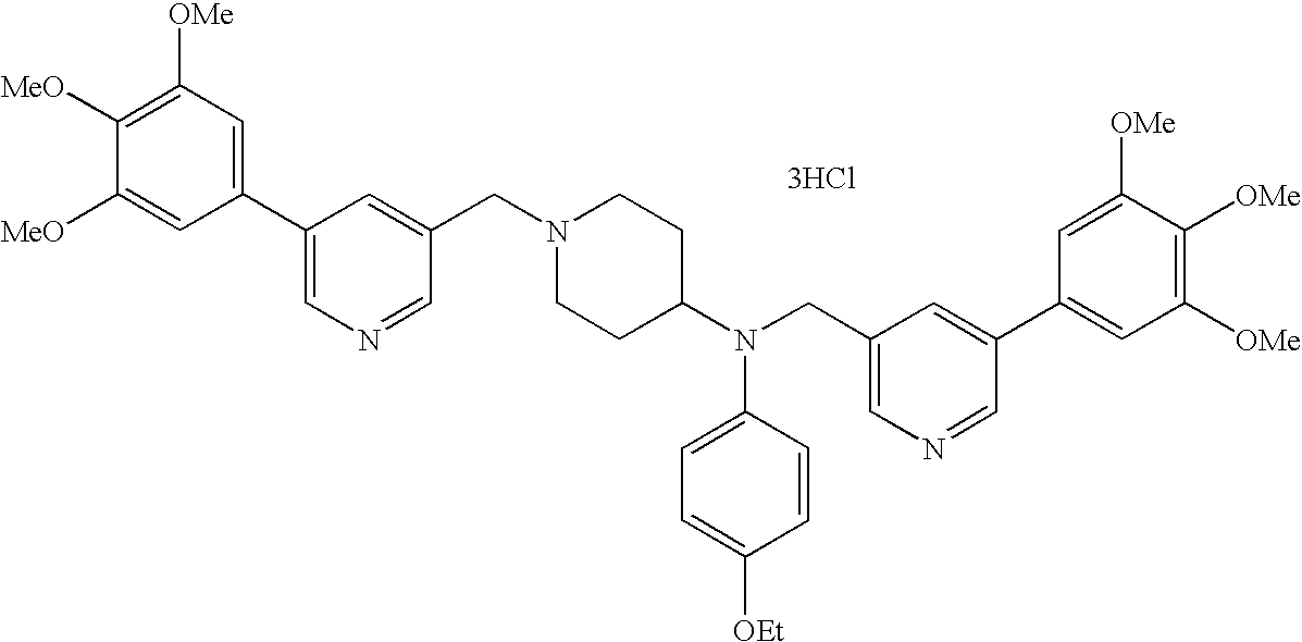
C1=C([MeO])C([MeO])=C([OMe])C=C1C1=CN=CC(CN2CCC(N(CC3=CN=CC(C4=CC([OMe])=C([OMe])C([OMe])=C4)=C3)C3=CC=C([OEt])C=C3)CC2)=C1.[3HCl]
